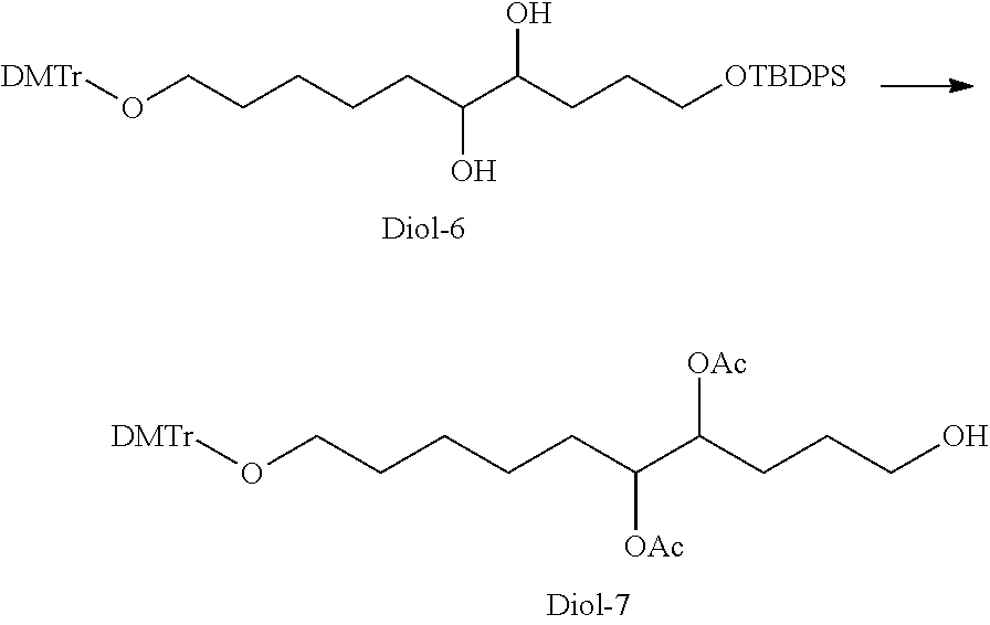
[DMTr]OCCCCCC(C(CCCO)[OAc])[OAc].[DMTr]OCCCCCC(C(CCC[OTBDPS])O)O
